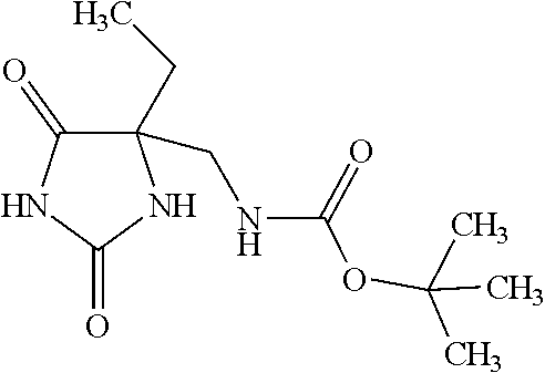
O(C(C)(C)C)C(=O)NCC1(CC)C(=O)NC(=O)N1
